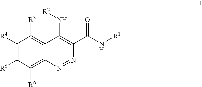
C1([R4])=C([R5])C([R6])=C2C(=C1[R3])C(N[R2])=C(C(N[R1])=O)N=N2
